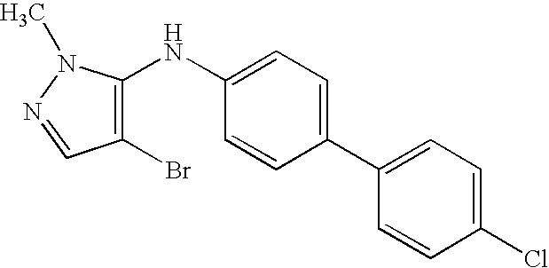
C1(Cl)=CC=C(C2=CC=C(NC3=C(Br)C=NN3C)C=C2)C=C1
